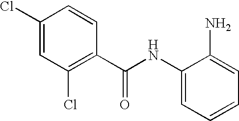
C1(Cl)=CC(Cl)=C(C(NC2=CC=CC=C2N)=O)C=C1
